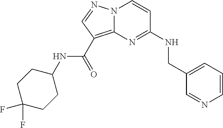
N12C(=C(C(NC3CCC(F)(F)CC3)=O)C=N1)N=C(NCC1=CC=CN=C1)C=C2
